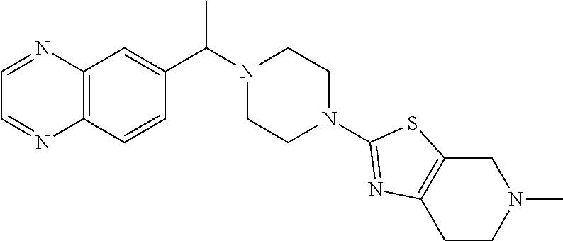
C1(N2CCN(C(C3=CC4=C(N=CC=N4)C=C3)C)CC2)=NC2=C(S1)CN(C)CC2
